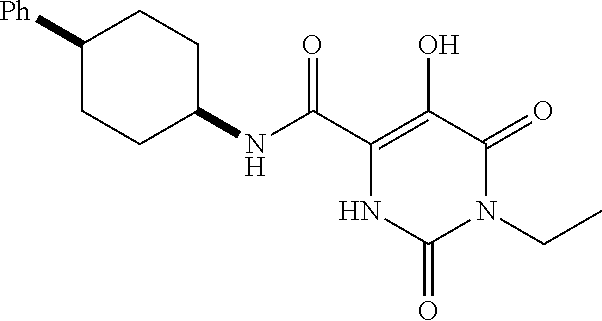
C1([Ph])CCC(NC(C2=C(O)C(=O)N(CC)C(=O)N2)=O)CC1
